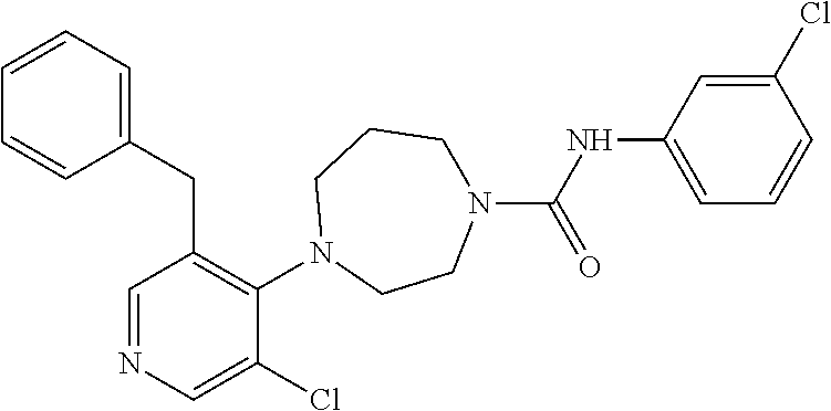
C1=NC=C(Cl)C(N2CCN(C(NC3=CC=CC(Cl)=C3)=O)CCC2)=C1CC1=CC=CC=C1
